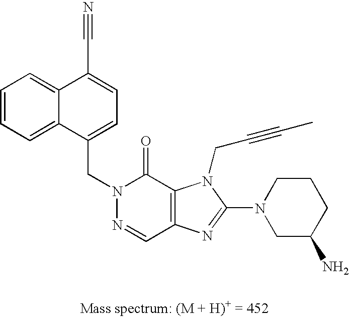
C1=CC=C2C(=C1)C(C#N)=CC=C2CN1N=CC2=C(C1=O)N(CC#CC)C(N1CC(N)CCC1)=N2
